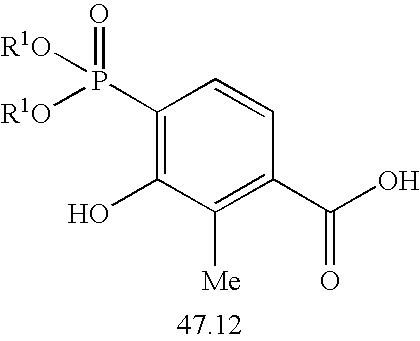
C1(P(=O)([R1O])[R1O])=C(O)C([Me])=C(C(O)=O)C=C1
